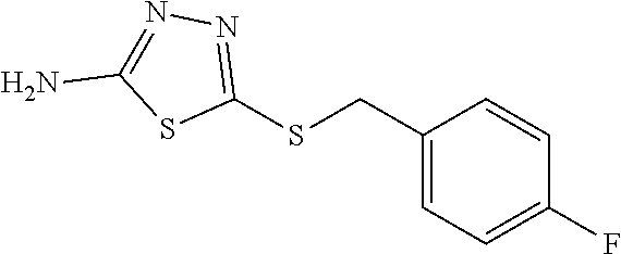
C1(SCC2=CC=C(F)C=C2)=NN=C(N)S1
